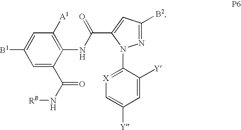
C1([A1])=C(NC(C2=CC([B2])=NN2C2=[X]C=C([Y])C=C2[Y])=O)C(C(N[RB])=O)=CC([B1])=C1
